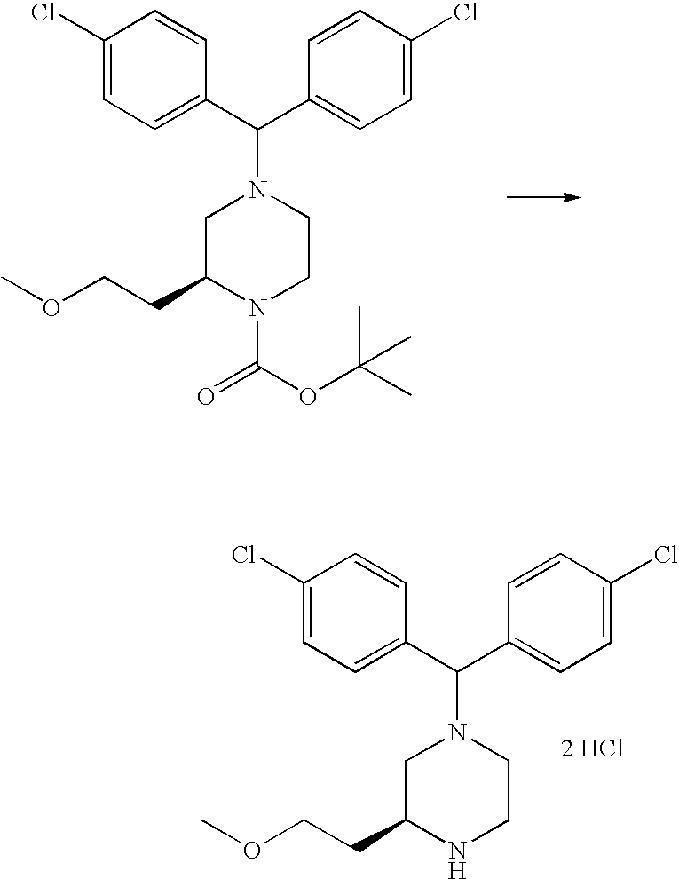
C1C(CCOC)N(C(=O)OC(C)(C)C)CCN1C(C1=CC=C(Cl)C=C1)C1=CC=C(Cl)C=C1.C1C(CCOC)NCCN1C(C1=CC=C(Cl)C=C1)C1=CC=C(Cl)C=C1.[2 HCl]
